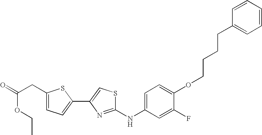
C1(NC2=NC(C3=CC=C(CC(=O)OCC)S3)=CS2)=CC=C(OCCCCC2=CC=CC=C2)C(F)=C1
